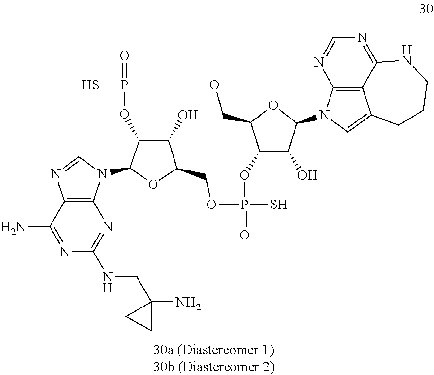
P1(S)(=O)OC2C(COP(=O)(S)OC3C(O)C(OC3N3C4=C(N=C3)C(N)=NC(NCC3(N)CC3)=N4)CO1)OC(N1C3=C4C(=C1)CCCNC4=NC=N3)C2O
